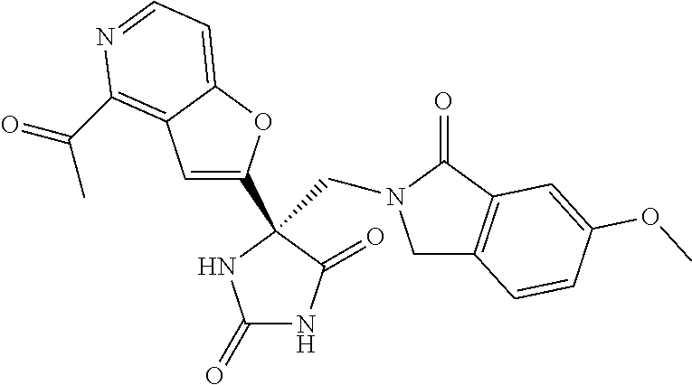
C1C2=C(C(=O)N1CC1(C3=CC4=C(C(=O)C)N=CC=C4O3)C(=O)NC(=O)N1)C=C(OC)C=C2
